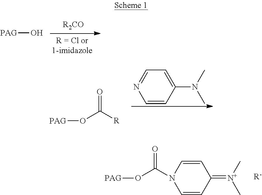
O[PAG].O(C([R])=O)[PAG].C1=CC(N(C)C)=CC=N1.O(C(N1C=CC(=[N+](C)C)C=C1)=O)[PAG].[R-]
